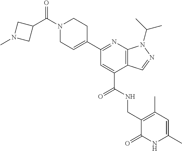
C1N(C(C2CN(C)C2)=O)CCC(C2=NC3=C(C(C(=O)NCC4=C(C)C=C(C)NC4=O)=C2)C=NN3C(C)C)=C1
